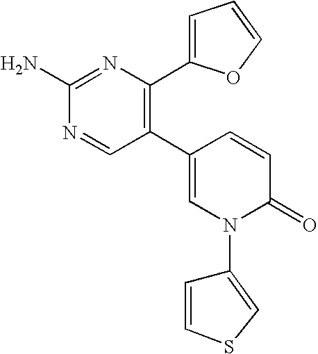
C1(N)=NC(C2=CC=CO2)=C(C2=CN(C3=CSC=C3)C(=O)C=C2)C=N1
